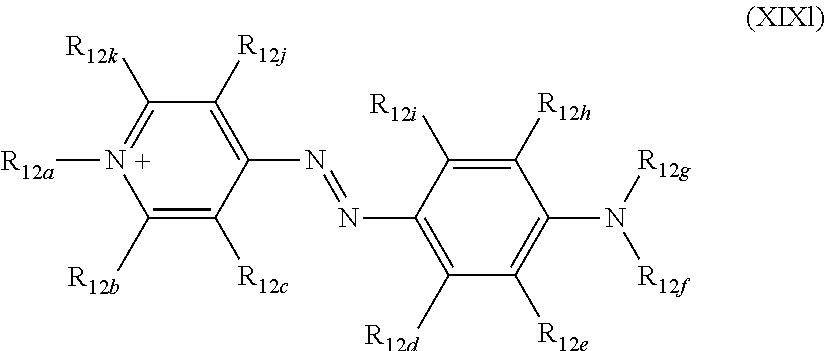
N(C1=C([R12d])C([R12e])=C(N([R12g])[R12f])C([R12h])=C1[R12i])=NC1=C([R12j])C([R12k])=N([R12a])C([R12b])=C1[R12c]
